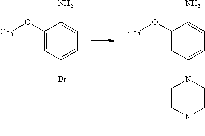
C1(O[CF3])=CC(Br)=CC=C1N.C1(O[CF3])=CC(N2CCN(C)CC2)=CC=C1N
